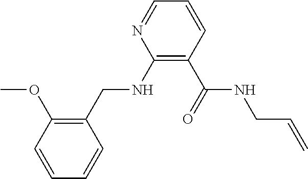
C1=CC(OC)=C(CNC2=C(C(=O)NCC=C)C=CC=N2)C=C1
